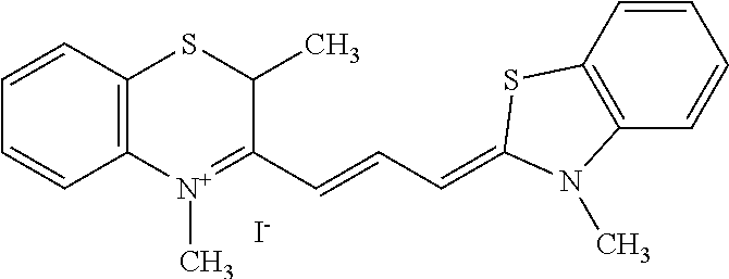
C12=C(C=CC=C1)SC(C)C(C=CC=C1SC3=C(C=CC=C3)N1C)=[N+]2C.[I-]
